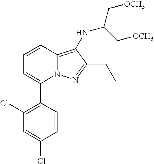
C1=CC2=C(NC(C[OCH3])C[OCH3])C(CC)=NN2C(C2=C(Cl)C=C(Cl)C=C2)=C1
